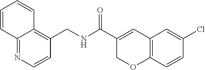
C12=NC=CC(CNC(C3=CC4=C(OC3)C=CC(Cl)=C4)=O)=C1C=CC=C2
